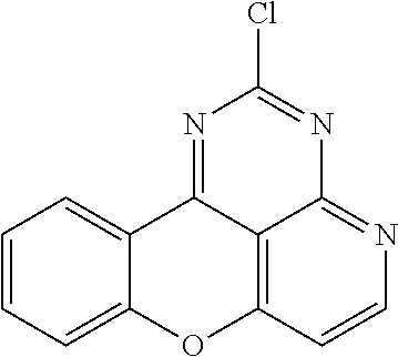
C12=CC=CC=C1OC1=C3C2=NC(Cl)=NC3=NC=C1
